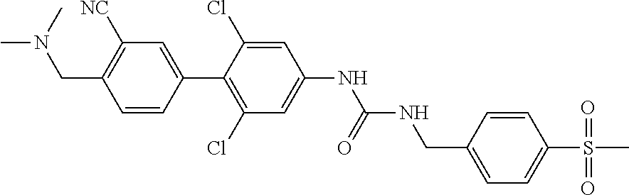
C1(CNC(NC2=CC(Cl)=C(C3=CC([NC])=C(CN(C)C)C=C3)C(Cl)=C2)=O)=CC=C(S(C)(=O)=O)C=C1
